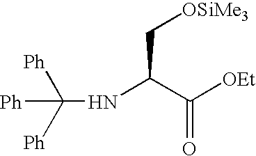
C(NC(C[OSiMe3])C(=O)[OEt])([Ph])([Ph])[Ph]
